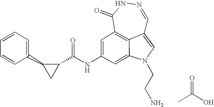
C1(=O)C2=C3C(=CN(CCN)C3=CC(NC(C3C(C4=CC=CC=C4)C3)=O)=C2)C=NN1.O=C(C)O
